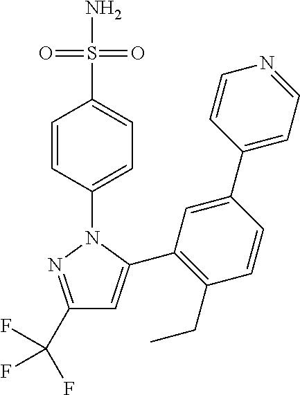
C1(C(F)(F)F)=NN(C2=CC=C(S(N)(=O)=O)C=C2)C(C2=C(CC)C=CC(C3=CC=NC=C3)=C2)=C1
